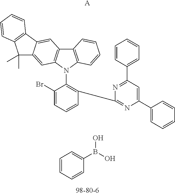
C12=C(N(C3=C(C4=NC(C5=CC=CC=C5)=CC(C5=CC=CC=C5)=N4)C=CC=C3Br)C3=C1C=C1C(=C3)C(C)(C)C3=C1C=CC=C3)C=CC=C2.C1=CC=CC(B(O)O)=C1.[A]
